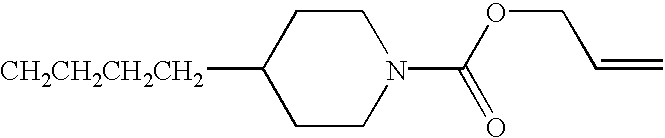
C1CN(C(OCC=C)=O)CCC1[CH2CH2CH2CH2]
